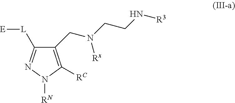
C1(CN(CCN[R3])[Rx])=C([RC])N([RN])N=C1[L][E]
